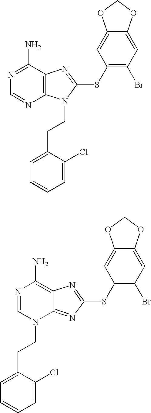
C12=C(C(N)=NC=N1)N=C(SC1=C(Br)C=C3C(=C1)OCO3)N2CCC1=CC=CC=C1Cl.C12=NC(SC3=C(Br)C=C4C(=C3)OCO4)=NC1=C(N)N=CN2CCC1=CC=CC=C1Cl
